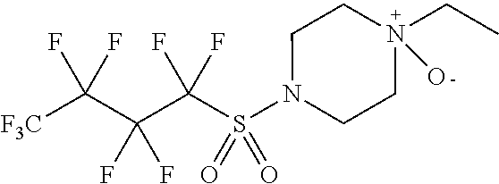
C(C(C(S(N1CCN(CC)(O)CC1)(=O)=O)(F)F)(F)F)([F3C])(F)F
